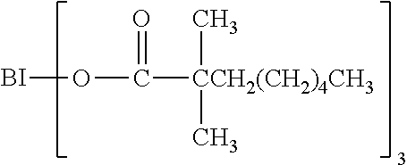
[BI]OC(=O)[CCH2(CH2)4CH3](C)C
